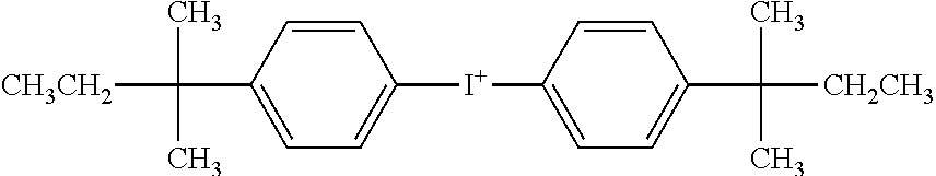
C1=CC(C([CH3CH2])(C)C)=CC=C1[I+]C1=CC=C(C(C)(C)[CH2CH3])C=C1
